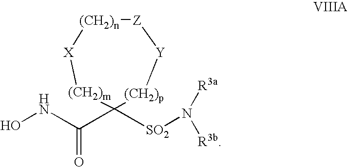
N(C(C1([SO2]N([R3b])[R3a])[(CH2)m][X][(CH2)n][Z][Y][(CH2)p]1)=O)O
